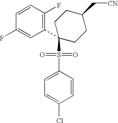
C1=CC(F)=C(C2(S(C3=CC=C(Cl)C=C3)(=O)=O)CCC(C[CN])CC2)C=C1F
